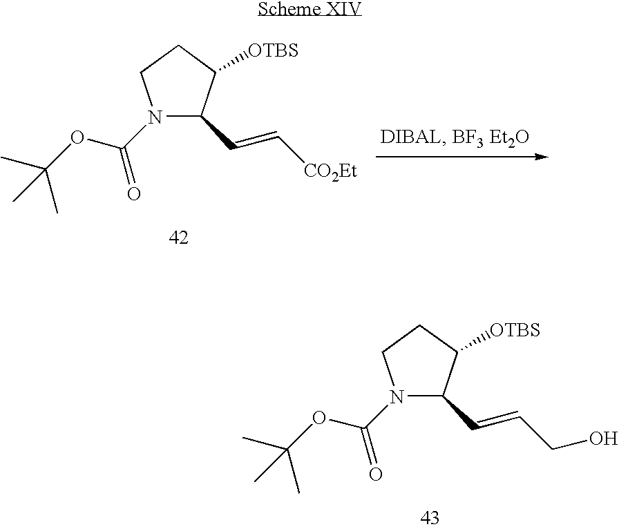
C1([OTBS])CCN(C(OC(C)(C)C)=O)C1C=C[CO2Et].C1([OTBS])CCN(C(OC(C)(C)C)=O)C1C=CCO
